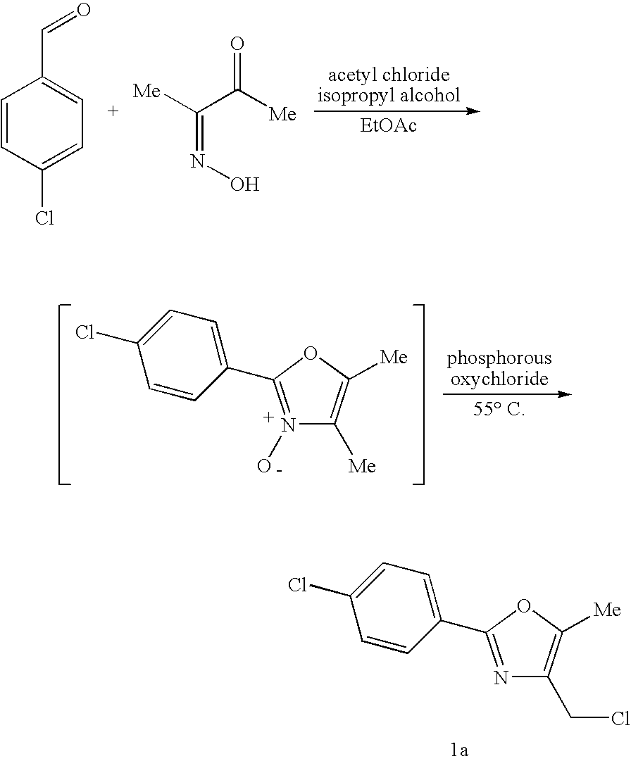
[EtOAc].C1=CC(Cl)=CC=C1C=O.[Me]C(C([Me])=O)=NO.N1(O)=C(C2=CC=C(Cl)C=C2)OC([Me])=C1[Me].N1=C(C2=CC=C(Cl)C=C2)OC([Me])=C1CCl
